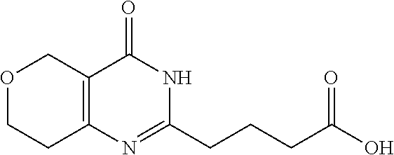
C12=C(N=C(CCCC(O)=O)NC1=O)CCOC2
